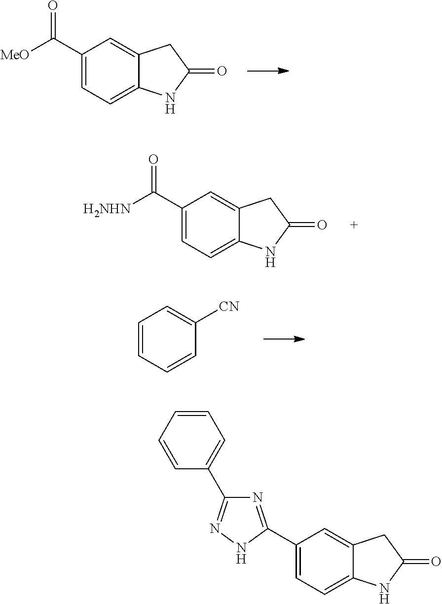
[MeO]C(C1=CC=C2C(=C1)CC(=O)N2)=O.[H2NHN]C(C1=CC=C2C(=C1)CC(=O)N2)=O.C1=CC=CC([CN])=C1.C1(C2=NC(C3=CC=CC=C3)=NN2)=CC=C2C(=C1)CC(=O)N2
